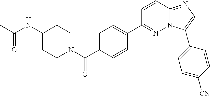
C1=C(C(=O)N2CCC(NC(C)=O)CC2)C=CC(C2=NN3C(=NC=C3C3=CC=C([CN])C=C3)C=C2)=C1
